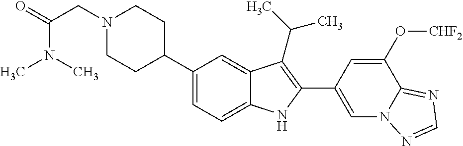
C1(C2CCN(CC(=O)N(C)C)CC2)=CC=C2C(=C1)C(C(C)C)=C(C1=CN3C(=NC=N3)C(O[CHF2])=C1)N2
